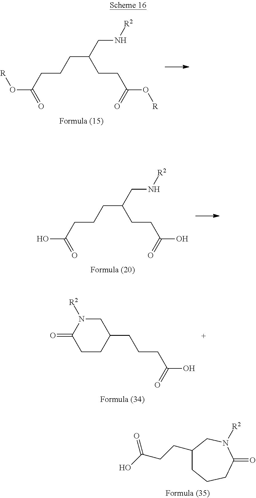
O(C(CCCC(CCC(O[R])=O)CN[R2])=O)[R].C1CC(CCCC(O)=O)CN([R2])C1=O.C1(CCC(O)=O)CCCC(=O)N([R2])C1.OC(CCCC(CCC(O)=O)CN[R2])=O
